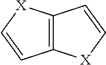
C12=C([X]C=C1)C=C[X]2
